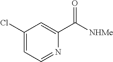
C1(Cl)=CC=NC(C([NHMe])=O)=C1
